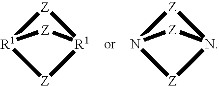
N12[Z]N([Z]1)[Z]2.[R1]12[Z][R1]([Z]1)[Z]2
